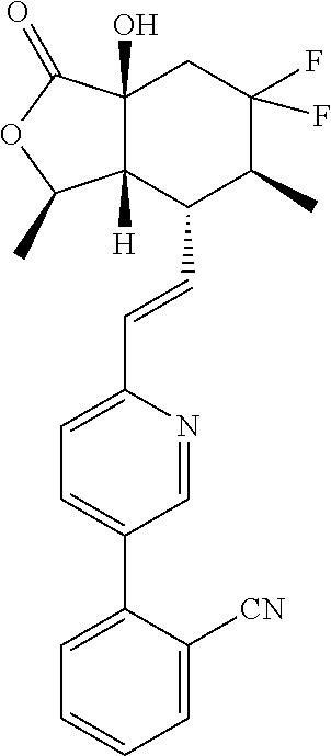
C1(C=CC2=CC=C(C3=CC=CC=C3[CN])C=N2)C2([H])C(O)(CC(F)(F)C1C)C(=O)OC2C
